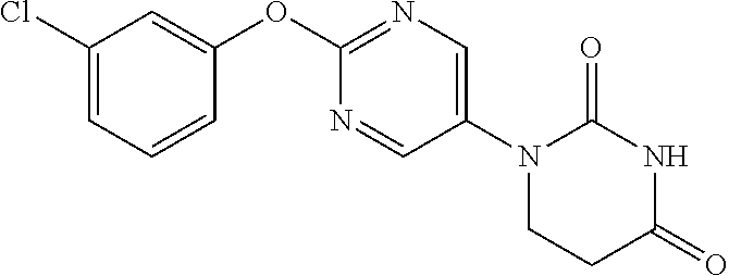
C1(OC2=NC=C(N3CCC(=O)NC3=O)C=N2)=CC(Cl)=CC=C1
